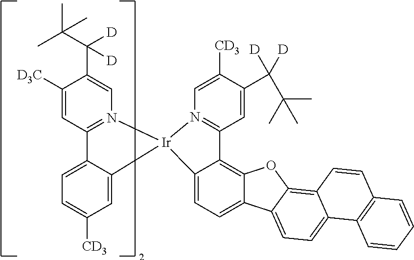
C1([D3C])=CC2=N(C=C1C(C(C)(C)C)([D])[D])[Ir]1(C3=CC([CD3])=CC=C23)N2=C(C=C(C(C(C)(C)C)([D])[D])C([CD3])=C2)C2=C3C(=CC=C12)C1=CC=C2C(=C1O3)C=CC1=C2C=CC=C1
